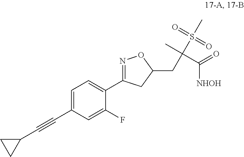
C1(C#CC2=CC=C(C3=NOC(CC(C(=O)[NHOH])(S(=O)(=O)C)C)C3)C(F)=C2)CC1
